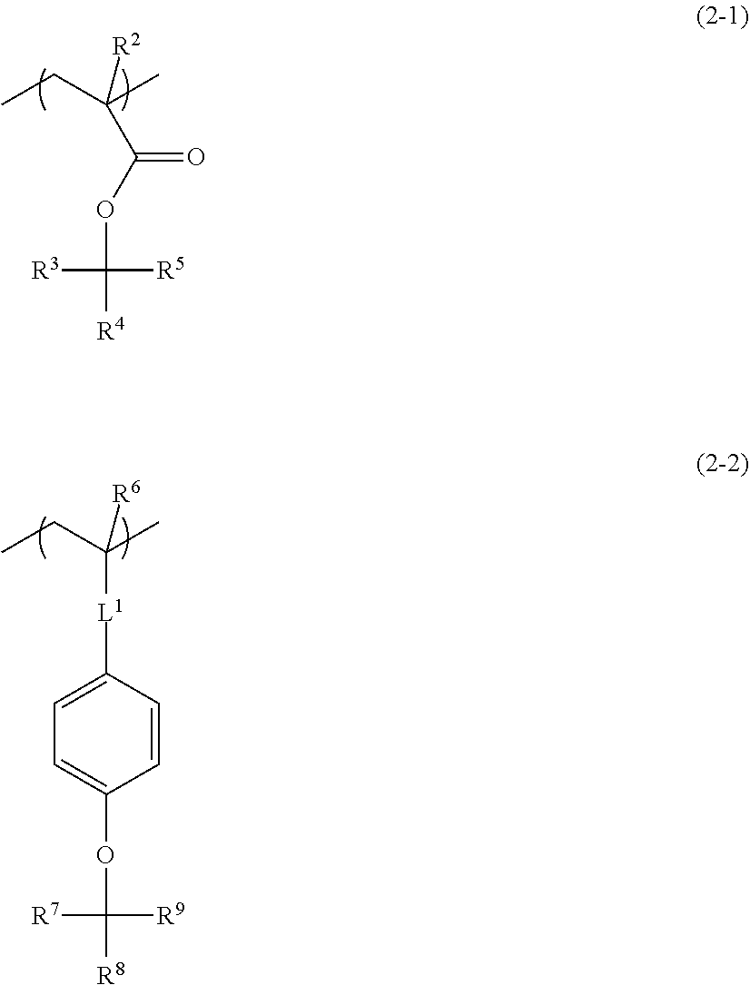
CCC(C)([R2])C(OC([R4])([R5])[R3])=O.CCC(C)([R6])[L1]C1=CC=C(OC([R8])([R9])[R7])C=C1
